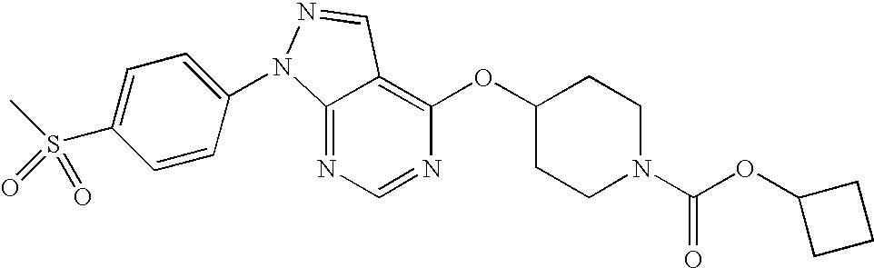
C12=NC=NC(OC3CCN(C(OC4CCC4)=O)CC3)=C1C=NN2C1=CC=C(S(C)(=O)=O)C=C1
